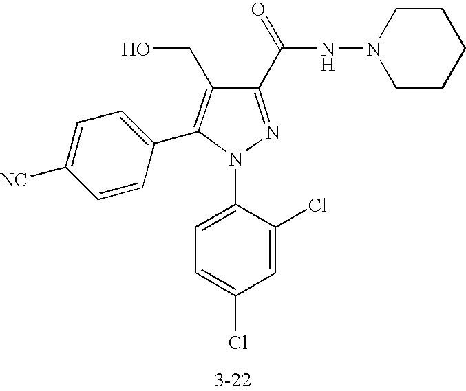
C1(C(NN2CCCCC2)=O)=NN(C2=CC=C(Cl)C=C2Cl)C(C2=CC=C([NC])C=C2)=C1CO
